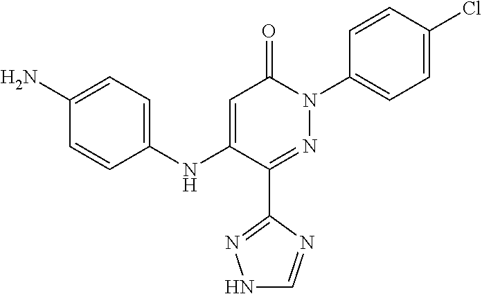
C1(C2=NN(C3=CC=C(Cl)C=C3)C(=O)C=C2NC2=CC=C(N)C=C2)=NNC=N1
